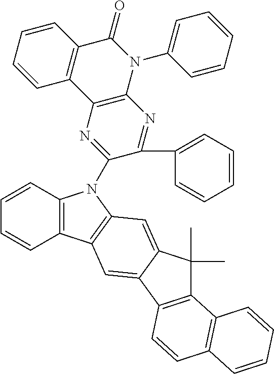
C12=C(C=CC=C1)N(C1=NC3=C(N=C1C1=CC=CC=C1)N(C1=CC=CC=C1)C(=O)C1=C3C=CC=C1)C1=C2C=C2C(=C1)C(C)(C)C1=C2C=CC2=C1C=CC=C2
